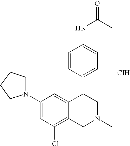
C1=CC(C2C3=CC(N4CCCC4)=CC(Cl)=C3CN(C)C2)=CC=C1NC(C)=O.[CIH]
